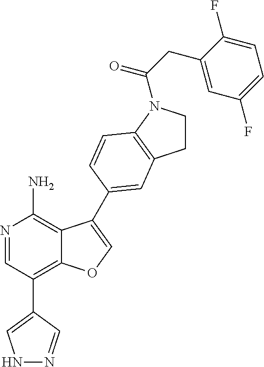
C1=NC(N)=C2C(=C1C1=CNN=C1)OC=C2C1=CC2=C(C=C1)N(C(CC1=CC(F)=CC=C1F)=O)CC2
